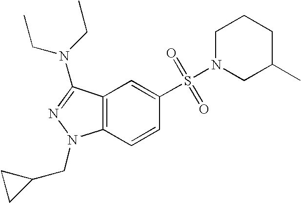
C1(S(=O)(=O)N2CC(C)CCC2)=CC2=C(C=C1)N(CC1CC1)N=C2N(CC)CC
